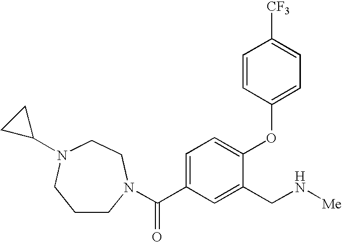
C1CN(C(=O)C2=CC=C(OC3=CC=C([CF3])C=C3)C(CN[Me])=C2)CCN(C2CC2)C1
